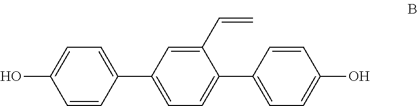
C1=C(C2=CC=C(C3=CC=C(O)C=C3)C(C=C)=C2)C=CC(O)=C1
